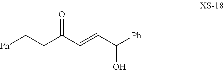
[Ph]CCC(C=CC([Ph])O)=O
